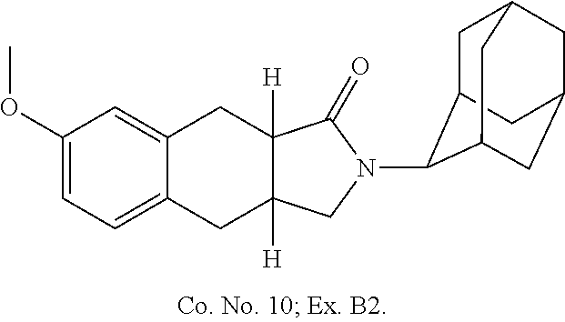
C12=CC(OC)=CC=C1CC1([H])C([H])(C2)C(=O)N(C2C3CC4CC(CC2C4)C3)C1
